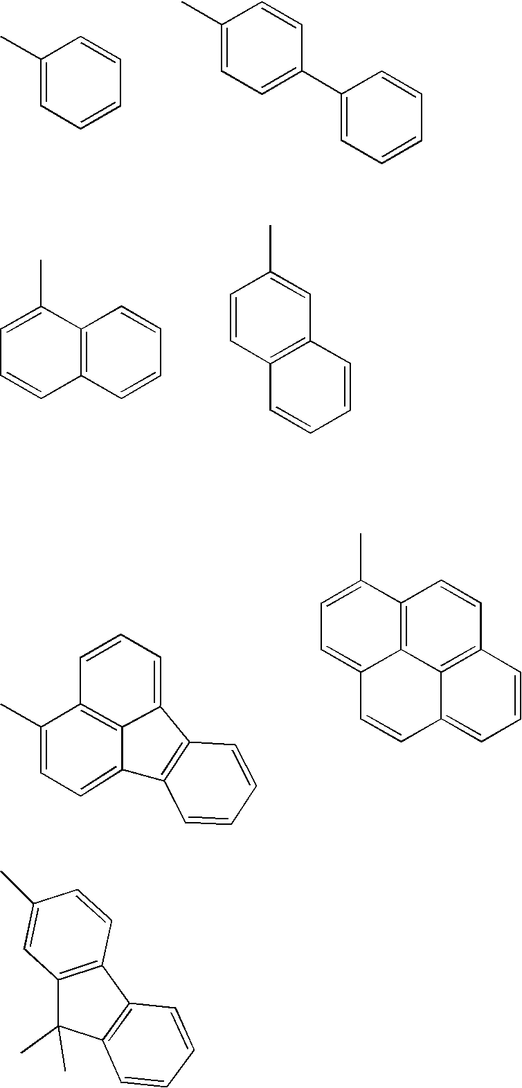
C1(C)=CC=CC=C1.C1(C)=CC=C(C2=CC=CC=C2)C=C1.C1=C(C)C2=C(C=C1)C=CC=C2.C1=CC2=C(C=C1C)C=CC=C2.C1=C(C)C2=C3C(=C1)C=CC1=CC=CC(=C31)C=C2.C1(C)=CC=C2C3=C(C=CC=C3)C3=CC=CC1=C32.C12=C(C3=C(C1(C)C)C=CC=C3)C=CC(C)=C2
